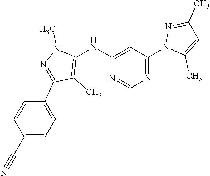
C1(NC2=C(C)C(C3=CC=C(C#N)C=C3)=NN2C)=CC(N2C(C)=CC(C)=N2)=NC=N1
